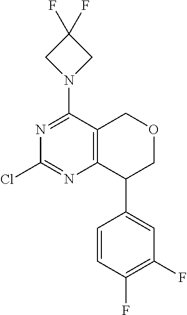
N1=C(N2CC(F)(F)C2)C2=C(N=C1Cl)C(C1=CC(F)=C(F)C=C1)COC2
